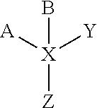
[A][X]([Y])([Z])B
